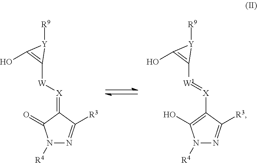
N1([R4])N=C([R3])C(=[X][W]C2=C(O)[Y]2[R9])C1=O.N1([R4])N=C([R3])C([X]=[W1]C2=C(O)[Y]2[R9])=C1O
